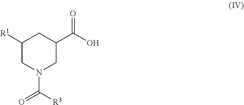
C1([R1])CN(C([R3])=O)CC(C(O)=O)C1
